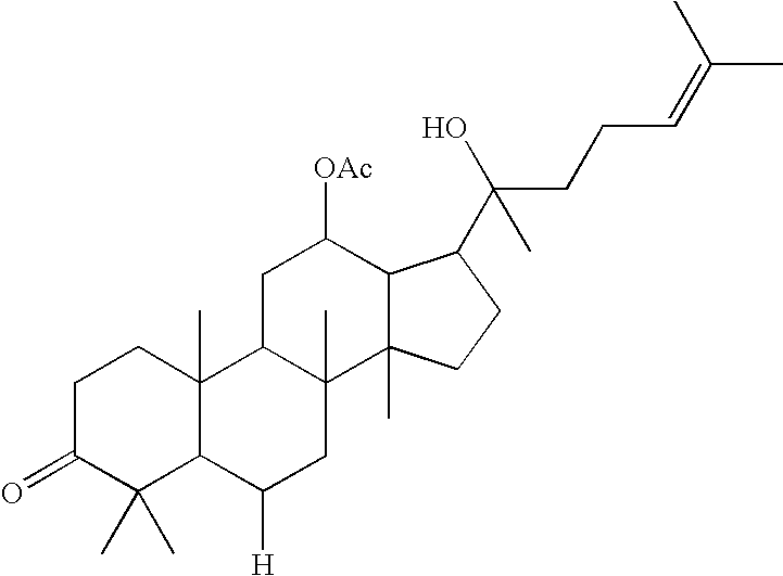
C1C(=O)C(C)(C)C2C(C)(C1)C1C(C)(CC2[H])C2(C)C(C([OAc])C1)C(C(O)(CCC=C(C)C)C)CC2
